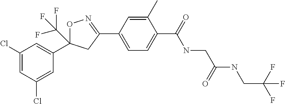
C1(Cl)=CC(Cl)=CC(C2(C(F)(F)F)ON=C(C3=CC=C(C(=O)NCC(=O)NCC(F)(F)F)C(C)=C3)C2)=C1
